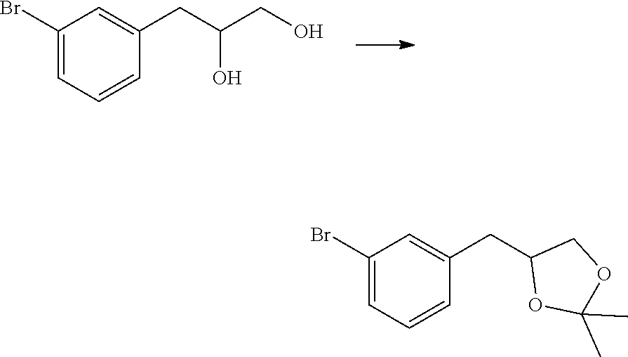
C1(Br)=CC=CC(CC(CO)O)=C1.C1(Br)=CC=CC(CC2OC(C)(C)OC2)=C1
